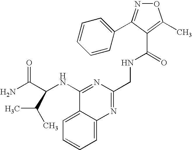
C1=C2C(=CC=C1)N=C(CNC(C1=C(C)ON=C1C1=CC=CC=C1)=O)N=C2NC(C(N)=O)C(C)C
